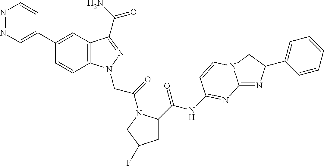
N1=NC=C(C2=CC3=C(C=C2)N(CC(=O)N2C(C(NC4=NC5=NC(C6=CC=CC=C6)CN5C=C4)=O)CC(F)C2)N=C3C(N)=O)C=C1
